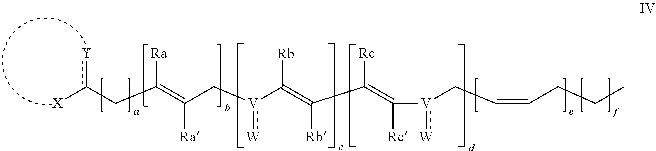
c(CC(=C(C[V](C(=C(C(=C([V](CC=CCCC):[W])[Rc])[Rc])[Rb])[Rb]):[W])[Ra])[Ra])([X])[Y]
